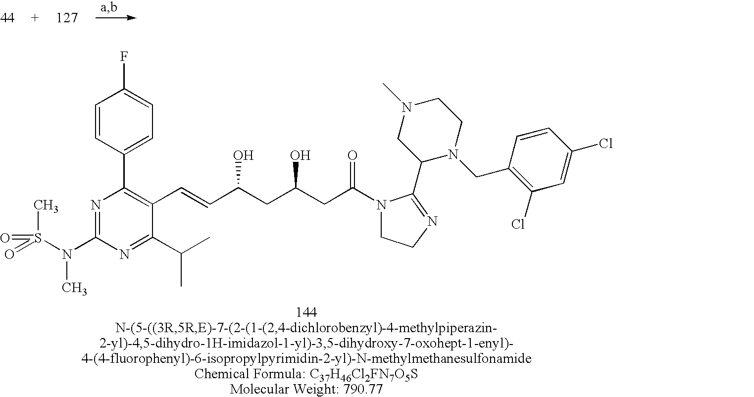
N1=C(N(S(=O)(C)=O)C)N=C(C(C)C)C(C=CC(CC(CC(=O)N2CCN=C2C2N(CC3=C(Cl)C=C(Cl)C=C3)CCN(C)C2)O)O)=C1C1=CC=C(F)C=C1
